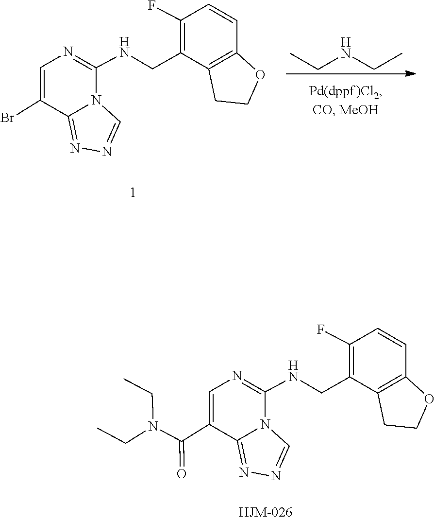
N1=C2N(C(NCC3=C(F)C=CC4=C3CCO4)=NC=C2Br)C=N1.C(NCC)C.N1=C2N(C(NCC3=C(F)C=CC4=C3CCO4)=NC=C2C(N(CC)CC)=O)C=N1
